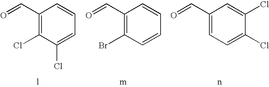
C1(Cl)=C(C=O)C=CC=C1Cl.C1(Br)=C(C=O)C=CC=C1.C1=C(C=O)C=C(Cl)C(Cl)=C1
